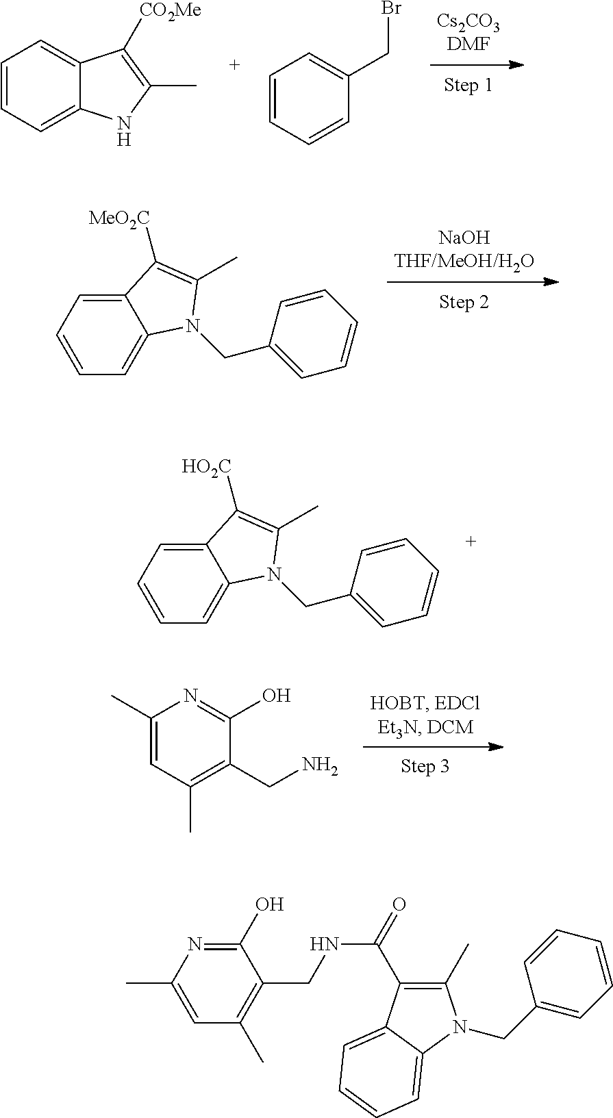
C1=CC=C2C(=C1)C([CO2Me])=C(C)N2.C1=CC=CC(CBr)=C1.C12=CC=CC=C1N(CC1=CC=CC=C1)C(C)=C2[MeO2C].C12=CC=CC=C1N(CC1=CC=CC=C1)C(C)=C2[HO2C].C1=C(C)N=C(O)C(CN)=C1C.C1(O)=NC(C)=CC(C)=C1CNC(=O)C1=C(C)N(CC2=CC=CC=C2)C2=CC=CC=C12
